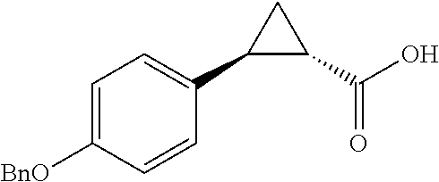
C1([BnO])=CC=C(C2C(C(O)=O)C2)C=C1
